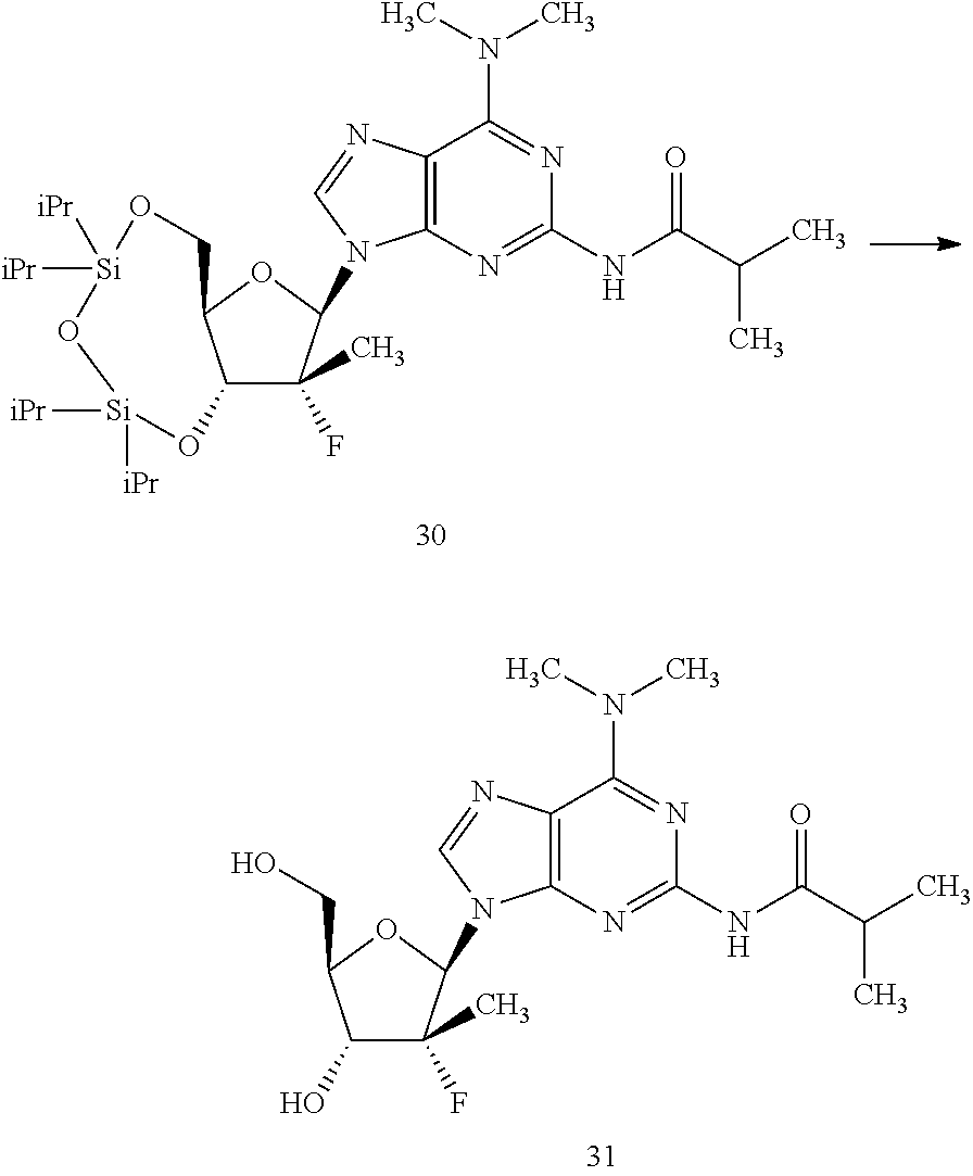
C12C(F)(C)C(N3C4=C(N=C3)C(N(C)C)=NC(NC(C(C)C)=O)=N4)OC1CO[Si]([iPr])([iPr])O[Si]([iPr])([iPr])O2.C1(O)C(F)(C)C(N2C3=C(N=C2)C(N(C)C)=NC(NC(C(C)C)=O)=N3)OC1CO
